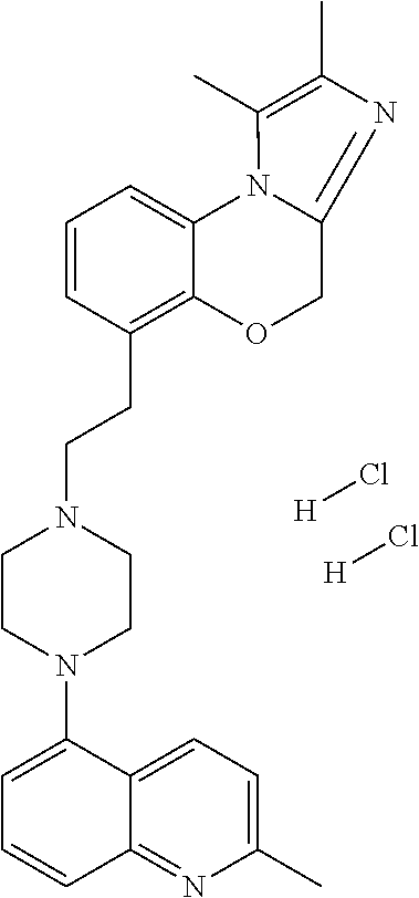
[H]Cl.[H]Cl.C1(N2CCN(CCC3=C4C(=CC=C3)N3C(=NC(C)=C3C)CO4)CC2)=CC=CC2=NC(C)=CC=C12
